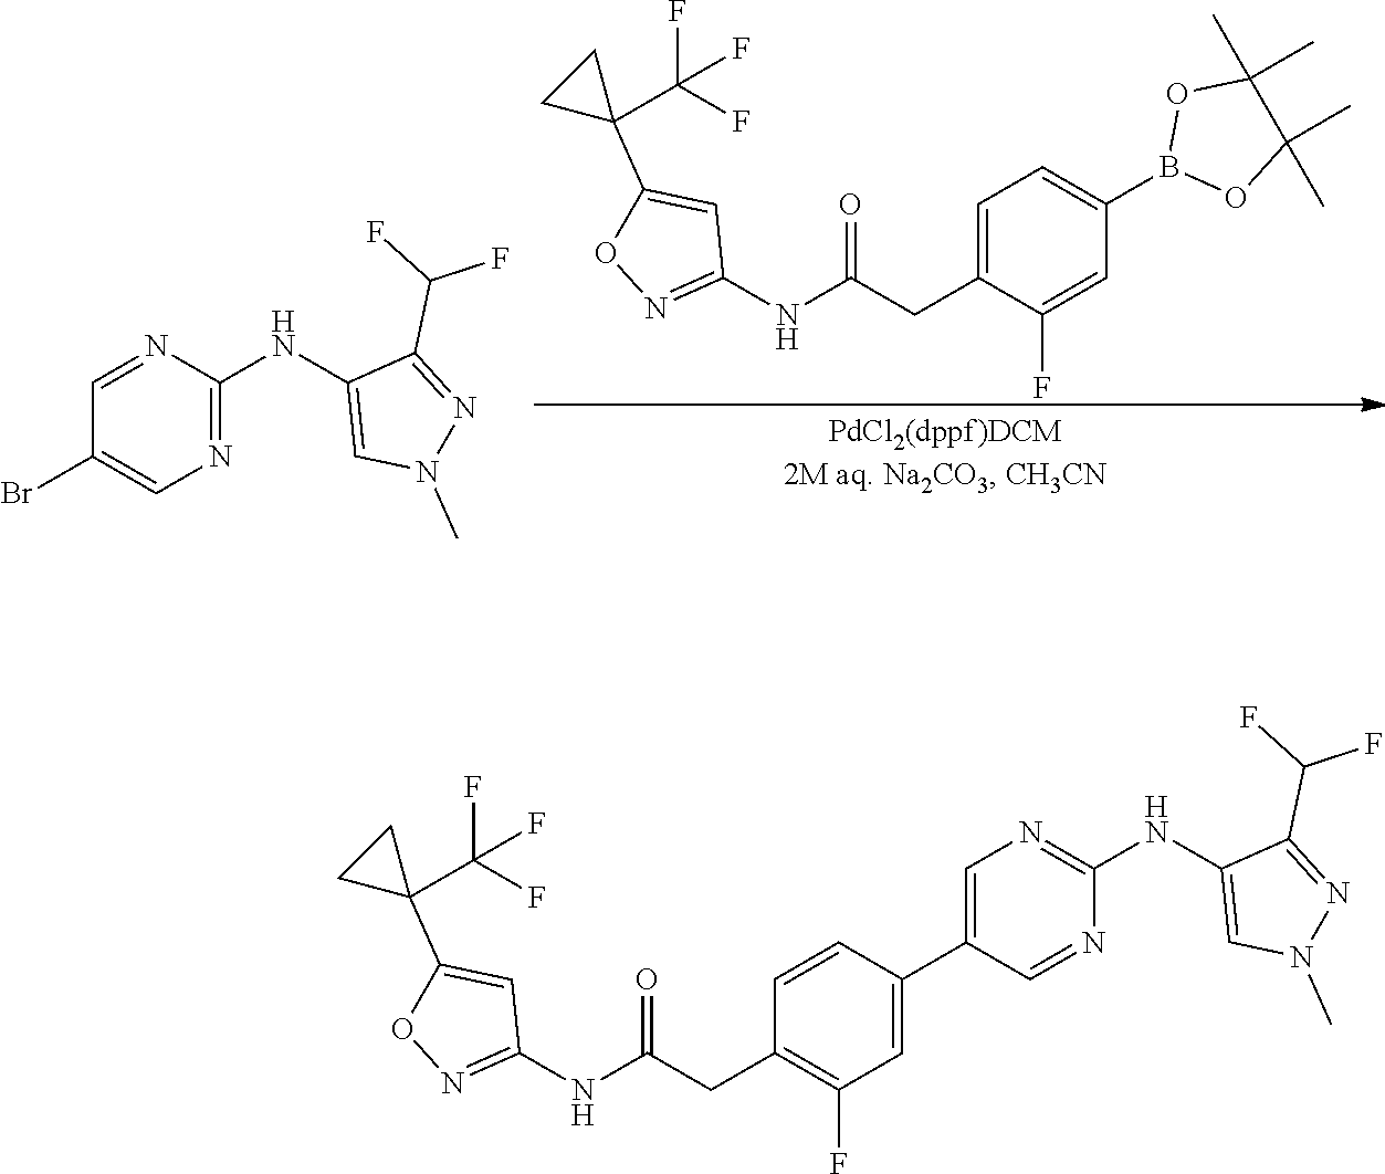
C1=C(CC(NC2=NOC(C3(C(F)(F)F)CC3)=C2)=O)C(F)=CC(B2OC(C)(C)C(C)(C)O2)=C1.C1=NC(NC2=CN(C)N=C2C(F)F)=NC=C1Br.C1=CC(C2=CN=C(NC3=CN(C)N=C3C(F)F)N=C2)=CC(F)=C1CC(NC1=NOC(C2(C(F)(F)F)CC2)=C1)=O
